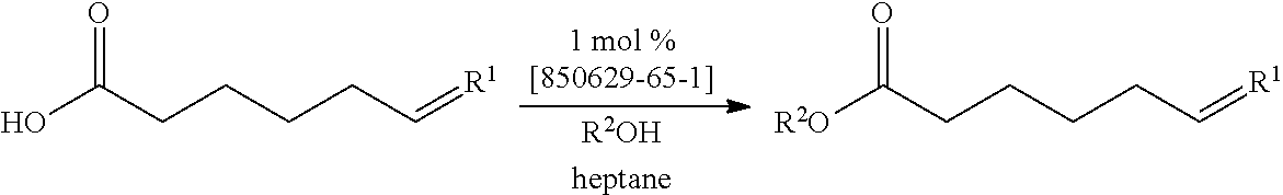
[R2OHheptane].OC(CCCCC=[R1])=O.[R2O]C(CCCCC=[R1])=O
